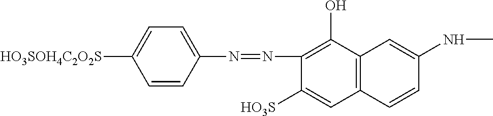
C1=CC(N=NC2=C(O)C3=C(C=C2[HO3S])C=CC(NC)=C3)=CC=C1[HO3SOH4C2O2S]
